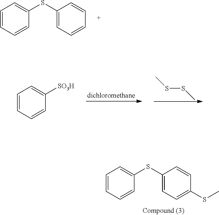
C1=C(SC2=CC=CC=C2)C=CC=C1.C1=CC=CC([SO3H])=C1.S(SC)C.C1=C(SC2=CC=C(SC)C=C2)C=CC=C1
